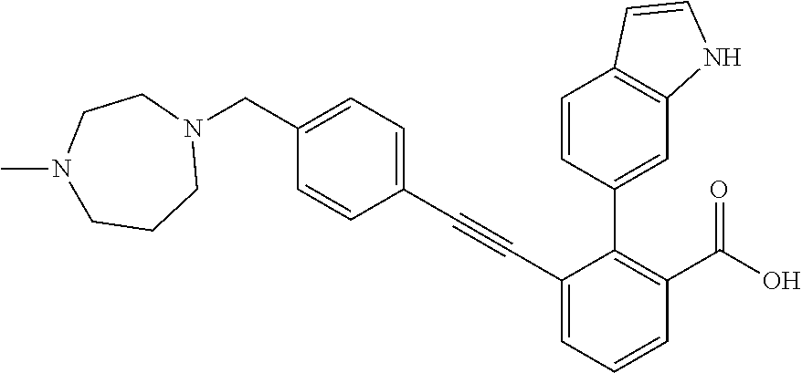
C1(C#CC2=CC=C(CN3CCN(C)CCC3)C=C2)=CC=CC(C(O)=O)=C1C1=CC2=C(C=C1)C=CN2
